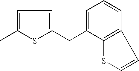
C1=C(C)SC(CC2=CC=CC3=C2SC=C3)=C1
